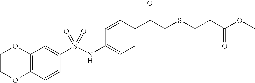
C1=CC2=C(C=C1S(NC1=CC=C(C(CSCCC(OC)=O)=O)C=C1)(=O)=O)OCCO2
